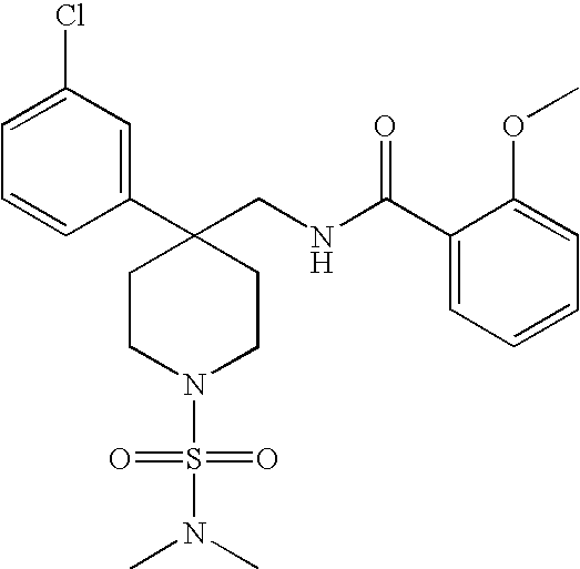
C1=C(Cl)C=C(C2(CNC(C3=CC=CC=C3OC)=O)CCN(S(N(C)C)(=O)=O)CC2)C=C1
